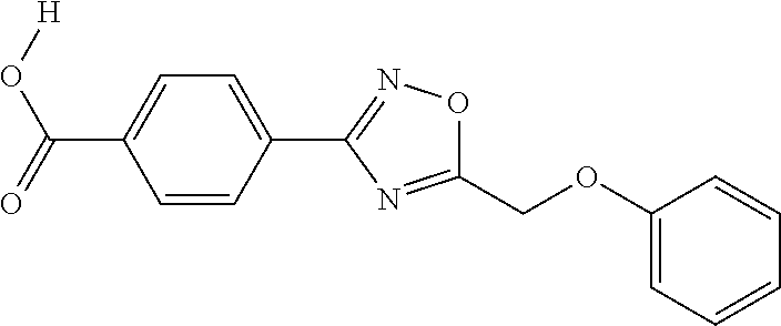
[H]OC(=O)C1=CC=C(C2=NOC(COC3=CC=CC=C3)=N2)C=C1
